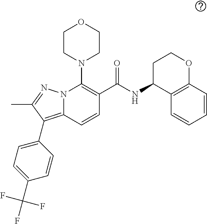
C1N(C2=C(C(NC3C4=C(C=CC=C4)OCC3)=O)C=CC3=C(C4=CC=C(C(F)(F)F)C=C4)C(C)=NN23)CCOC1
